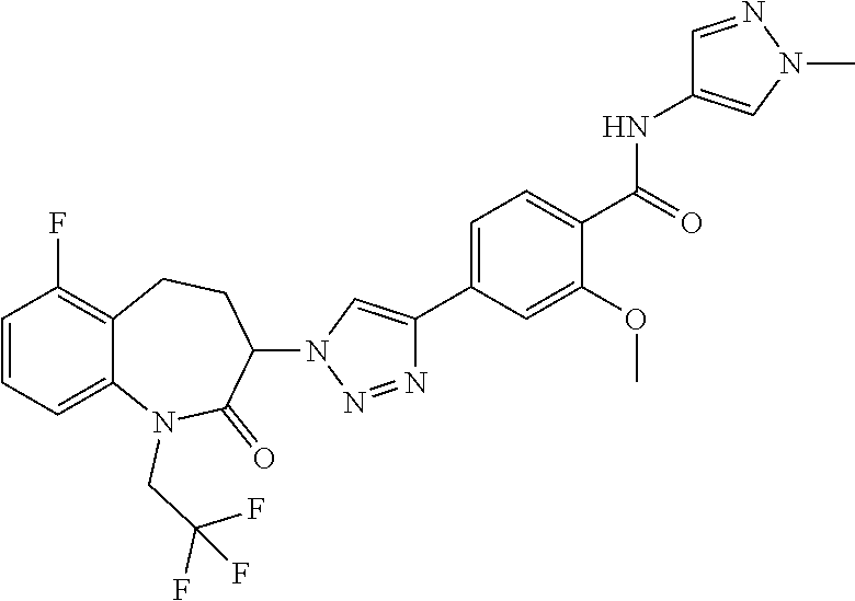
C1=CC=C2C(=C1F)CCC(N1C=C(C3=CC=C(C(NC4=CN(C)N=C4)=O)C(OC)=C3)N=N1)C(=O)N2CC(F)(F)F
